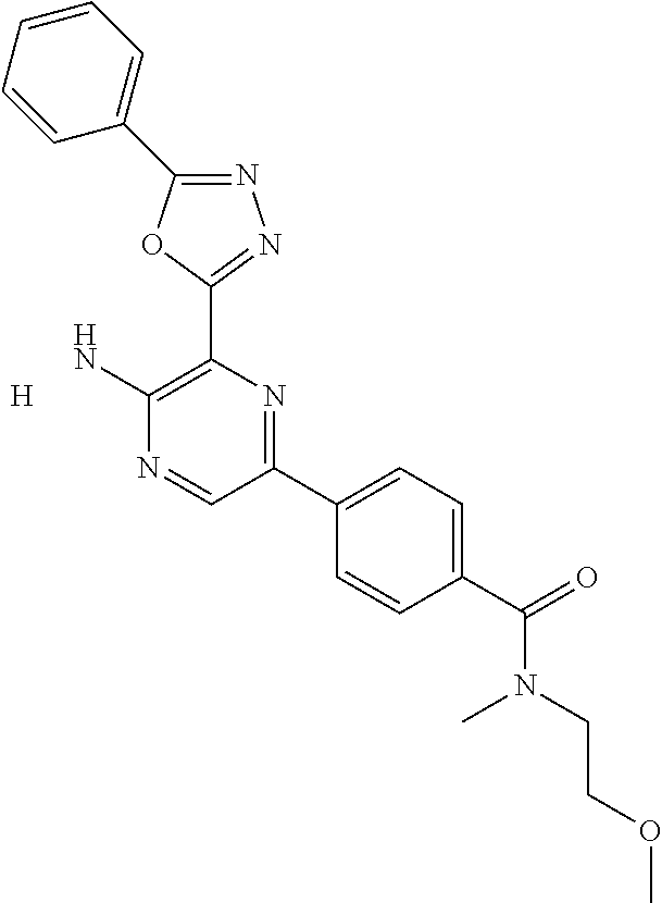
N1=C(C2=CC=CC=C2)OC(C2=C(N)N=CC(C3=CC=C(C(=O)N(CCOC)C)C=C3)=N2)=N1.[H]
